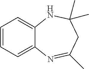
C12=CC=CC=C1N=C(C)CC(C)(C)N2
